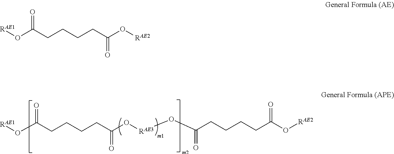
[RAE1]OC(CCCCC(O[RAE3]OC(CCCCC(O[RAE2])=O)=O)=O)=O.C(CCCCC(O[RAE2])=O)(=O)O[RAE1]
